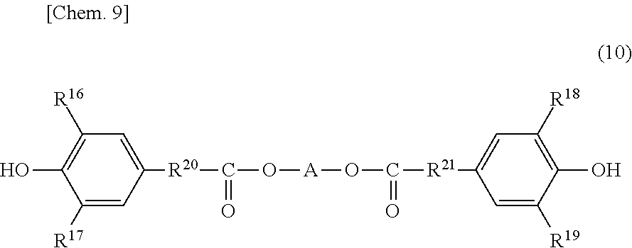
C1([R17])=CC([R20]C(O[A]OC([R21]C2=CC([R18])=C(O)C([R19])=C2)=O)=O)=CC([R16])=C1O
